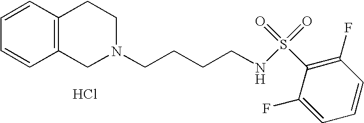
Cl.C1=CC=CC2=C1CCN(CCCCNS(=O)(=O)C1=C(F)C=CC=C1F)C2
